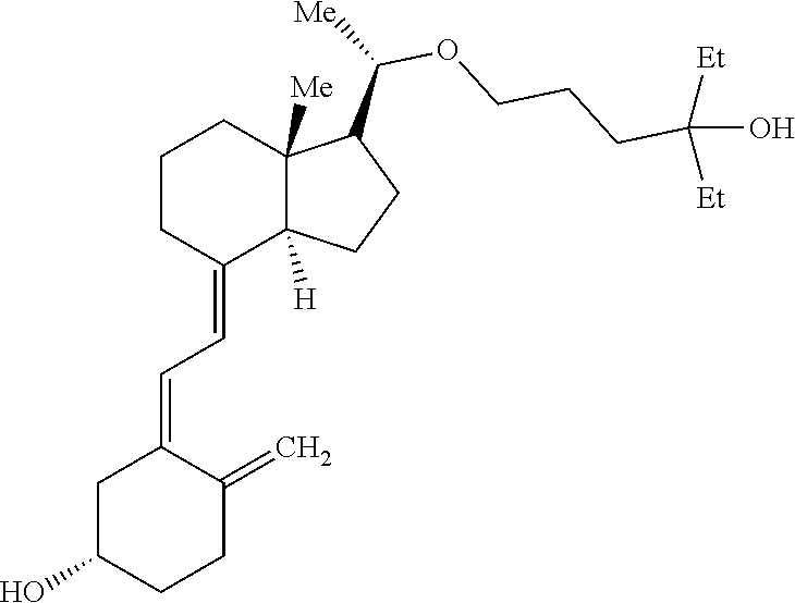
C1CC(=CC=C2CC(O)CCC2=C)C2([H])C([Me])(C1)C(C(OCCCC(O)([Et])[Et])[Me])CC2
